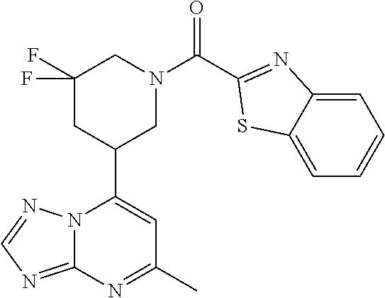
N12C(=NC=N1)N=C(C)C=C2C1CN(C(=O)C2=NC3=CC=CC=C3S2)CC(F)(F)C1
